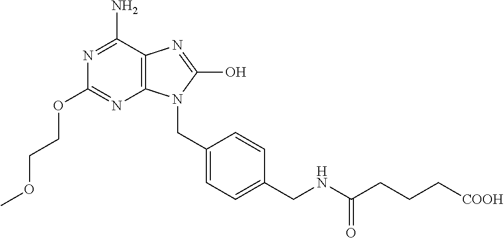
N1=C(N)C2=C(N=C1OCCOC)N(CC1=CC=C(CNC(CCC[COOH])=O)C=C1)C(O)=N2
